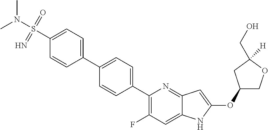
C1(OC2=CC3=NC(C4=CC=C(C5=CC=C(S(N(C)C)(=O)=N)C=C5)C=C4)=C(F)C=C3N2)COC([H])(CO)C1
